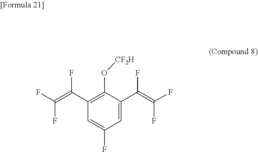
C1(C(=C(F)F)F)=C(O[CF2H])C(C(=C(F)F)F)=CC(F)=C1
